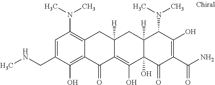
C12([H])C(O)(C(=O)C(C(N)=O)=C(O)C1N(C)C)C(O)=C1C([H])(C2)CC2=C(N(C)C)C=C(CNC)C(O)=C2C1=O
